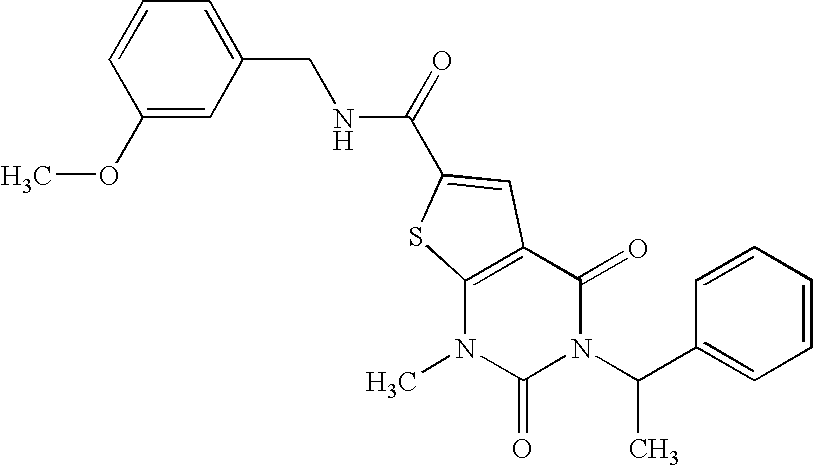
COC1=CC(CNC(=O)C2=CC3=C(N(C)C(=O)N(C(C4=CC=CC=C4)C)C3=O)S2)=CC=C1
